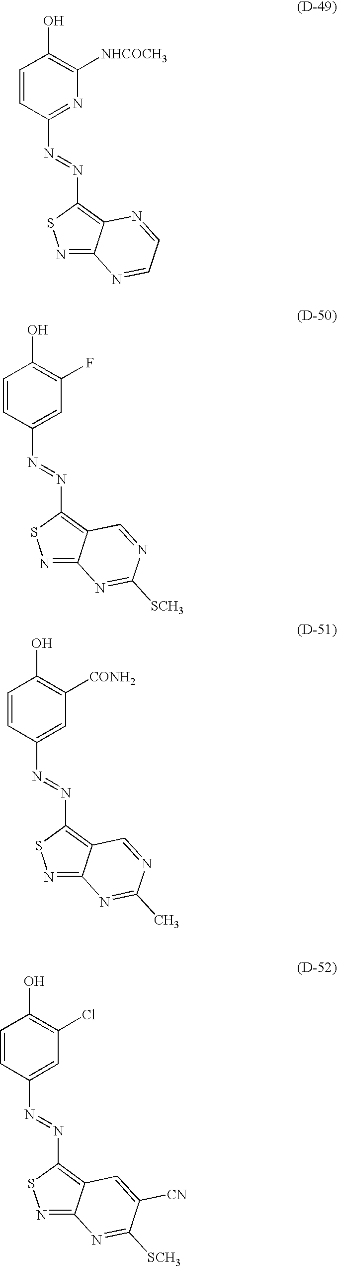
N1=C2C(=C(N=NC3=NC([NHCOCH3])=C(O)C=C3)S1)N=CC=N2.N1=C2C(=C(N=NC3=CC(F)=C(O)C=C3)S1)C=NC([SCH3])=N2.N1=C2C(=C(N=NC3=CC([CONH2])=C(O)C=C3)S1)C=NC(C)=N2.N1=C2C(=C(N=NC3=CC(Cl)=C(O)C=C3)S1)C=C([CN])C([SCH3])=N2
